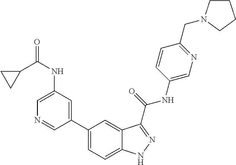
C1(NC(=O)C2CC2)=CN=CC(C2=CC=C3C(=C2)C(C(NC2=CN=C(CN4CCCC4)C=C2)=O)=NN3)=C1
